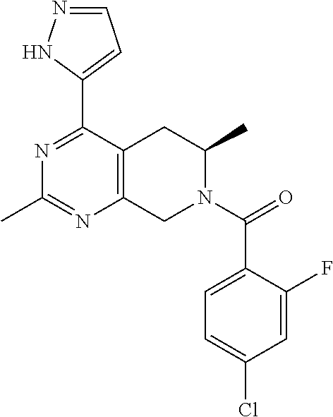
N1=C(C2=CC=NN2)C2=C(N=C1C)CN(C(=O)C1=CC=C(Cl)C=C1F)C(C)C2
